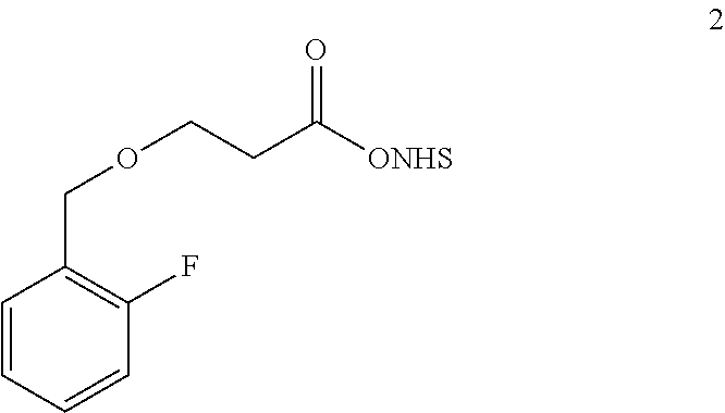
C1=CC=CC(F)=C1COCCC([ONHS])=O
